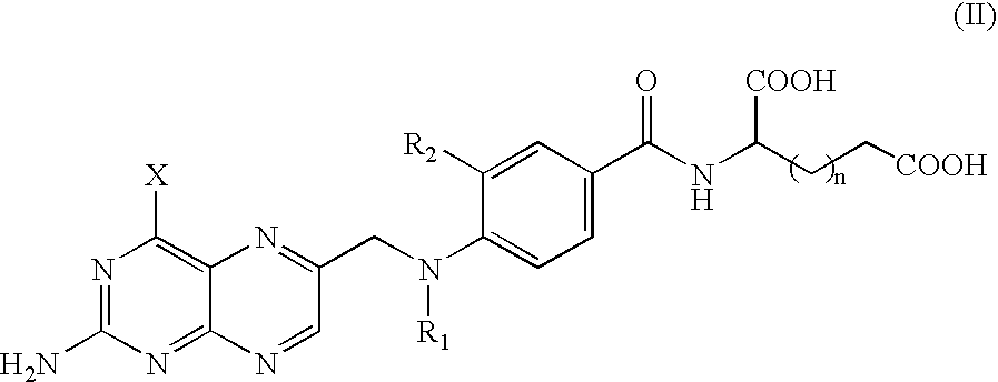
N1=C(N)N=C2C(=C1[X])N=C(CN(C1=CC=C(C(NC(CC[COOH])[COOH])=O)C=C1[R2])[R1])C=N2
